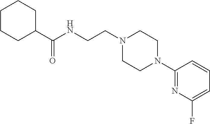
N(CCN1CCN(C2=NC(F)=CC=C2)CC1)C(C1CCCCC1)=O
